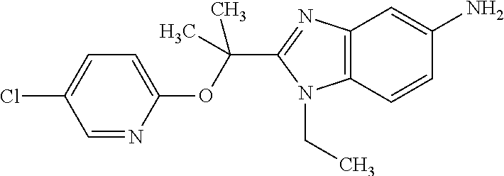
C1=NC(OC(C2=NC3=C(N2CC)C=CC(N)=C3)(C)C)=CC=C1Cl
